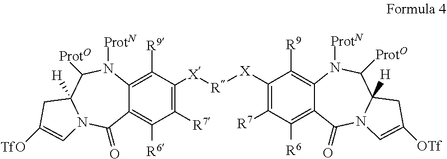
C12=C([R6])C([R7])=C([X][R][X]C3=C([R7])C([R6])=C4C(=C3[R9])N([ProtN])C([ProtO])C3([H])N(C4=O)C=C([OTf])C3)C([R9])=C1N([ProtN])C([ProtO])C1([H])N(C2=O)C=C([TfO])C1
